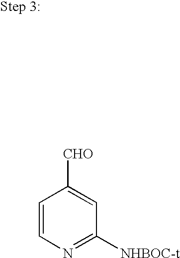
C1=CN=C([NHBOC-t])C=C1[CHO]
